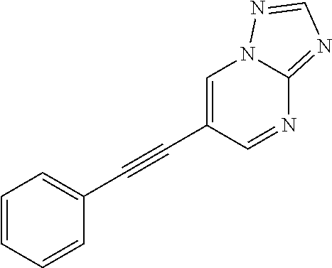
C1=CC=CC(C#CC2=CN3C(=NC=N3)N=C2)=C1
